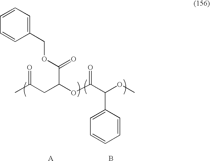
CC(CC(OC(C(OC)C1=CC=CC=C1)=O)C(OCC1=CC=CC=C1)=O)=O.[A].B
